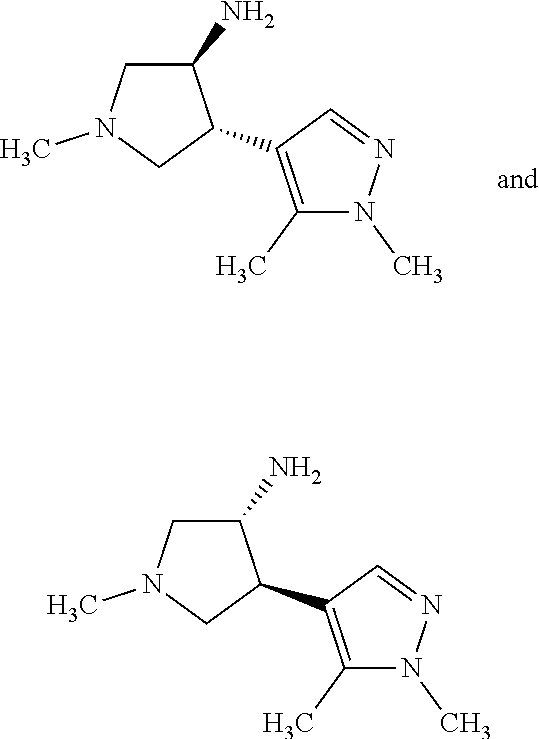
C1C(N)C(C2=C(C)N(C)N=C2)CN1C.C1C(N)C(C2=C(C)N(C)N=C2)CN1C
